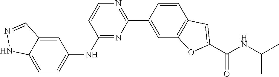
N(C(C)C)C(C1=CC2=C(C=C(C3=NC=CC(NC4=CC=C5C(=C4)C=NN5)=N3)C=C2)O1)=O
